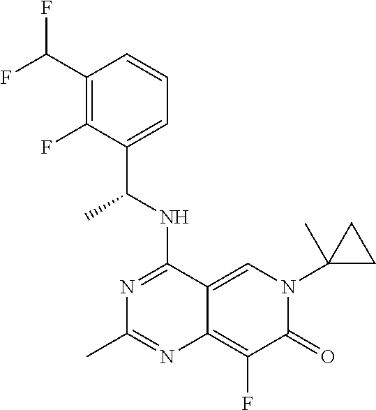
C1(C(F)F)=C(F)C(C(NC2=NC(C)=NC3=C(F)C(=O)N(C4(C)CC4)C=C23)C)=CC=C1
